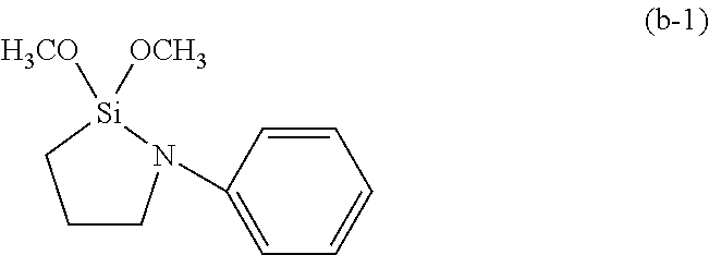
C1CN(C2=CC=CC=C2)[Si]([H3CO])([OCH3])C1
